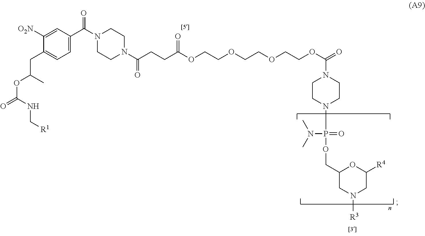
C1=C(C(N2CCN(C(CCC(OCCOCCOCCOC(=O)N3CCN(P(OCC4CN([R3])CC([R4])O4)(=O)N(C)C)CC3)=O)=O)CC2)=O)C=C([O2N])C(CC(OC(=O)NC[R1])C)=C1
